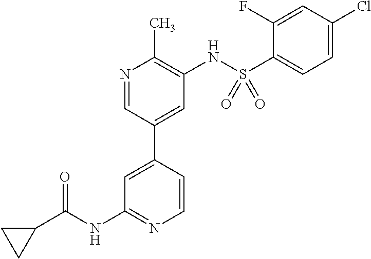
N1=CC(C2=CC(NC(C3CC3)=O)=NC=C2)=CC(NS(C2=CC=C(Cl)C=C2F)(=O)=O)=C1C
